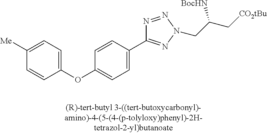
C1(OC2=CC=C(C3=NN(CC(C[CO2tBu])[BocHN])N=N3)C=C2)=CC=C([Me])C=C1
